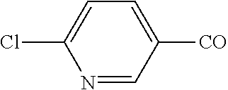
C1([CO])=CC=C(Cl)N=C1
